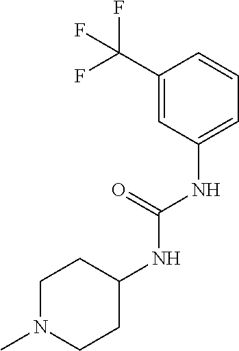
C1=C(NC(NC2CCN(C)CC2)=O)C=C(C(F)(F)F)C=C1
